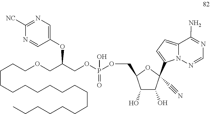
O(CC(OC1=CN=C([NC])N=C1)COCCCCCCCCCCCCCCCCCC)P(OCC1OC(C2=CC=C3C(N)=NC=NN32)(C#N)C(O)C1O)(=O)O
